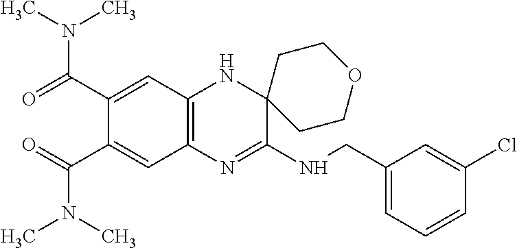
C1(C(=O)N(C)C)=CC2=C(C=C1C(N(C)C)=O)N=C(NCC1=CC=CC(Cl)=C1)C1(N2)CCOCC1
